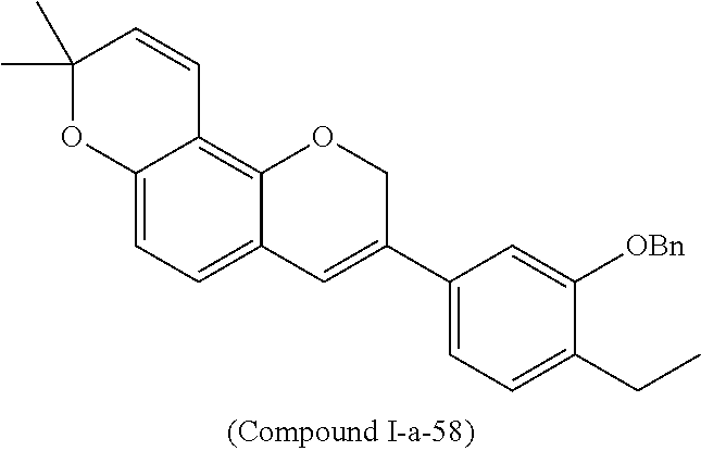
C12=CC=C3C(=C1C=CC(C)(C)O2)OCC(C1=CC=C(CC)C([OBn])=C1)=C3
